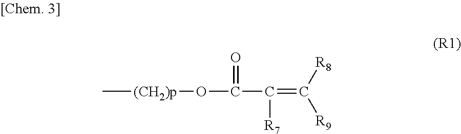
C[(CH2)p]OC(=O)C([R7])=C([R9])[R8]
